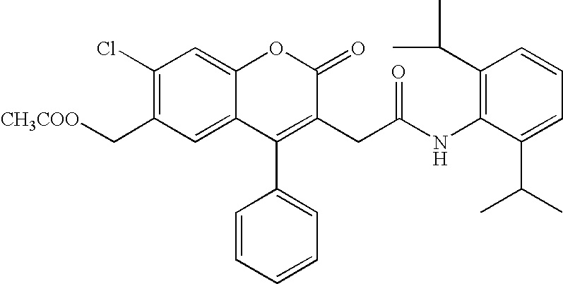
C1(Cl)=C(C[CH3COO])C=C2C(=C1)OC(=O)C(CC(NC1=C(C(C)C)C=CC=C1C(C)C)=O)=C2C1=CC=CC=C1
